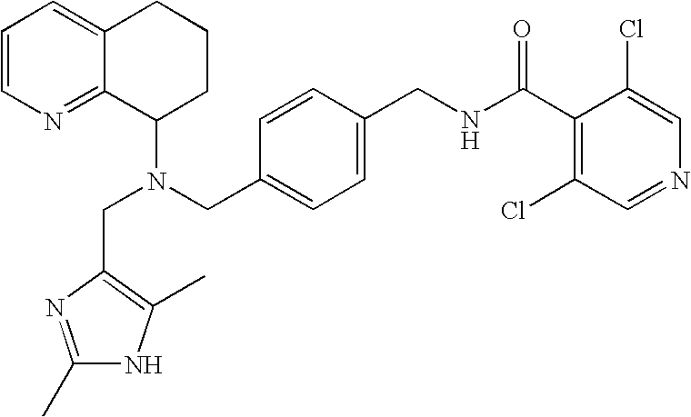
N(CC1=CC=C(CNC(C2=C(Cl)C=NC=C2Cl)=O)C=C1)(C1CCCC2=CC=CN=C12)CC1=C(C)NC(C)=N1
